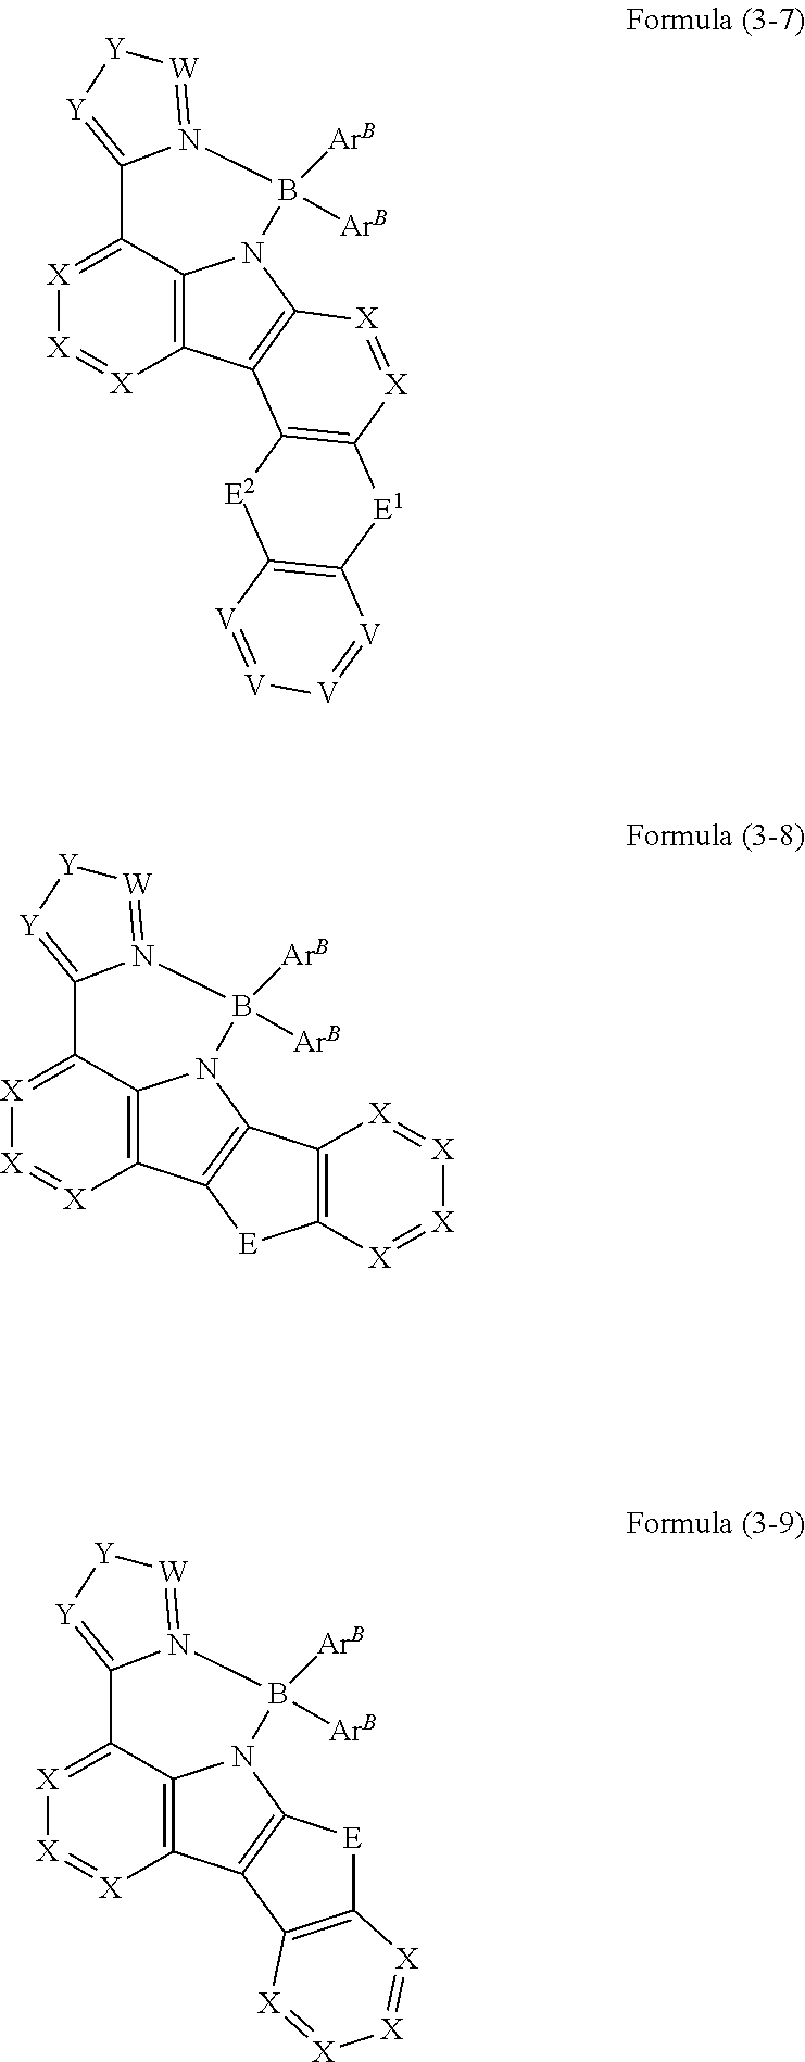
C12=C3C(=[X][X]=[X]1)C1=[Y][Y][W]=N1B([ArB])([ArB])N3C1=C2C2=C([X]=[X]1)[E1]C1=C([E2]2)[V]=[V][V]=[V]1.C12=C3C(=[X][X]=[X]1)C1=[Y][Y][W]=N1B([ArB])([ArB])N3C1=C2[E]C2=C1[X]=[X][X]=[X]2.C12=C3C(=[X][X]=[X]1)C1=[Y][Y][W]=N1B([ArB])([ArB])N3C1=C2C2=C([E]1)[X]=[X][X]=[X]2
